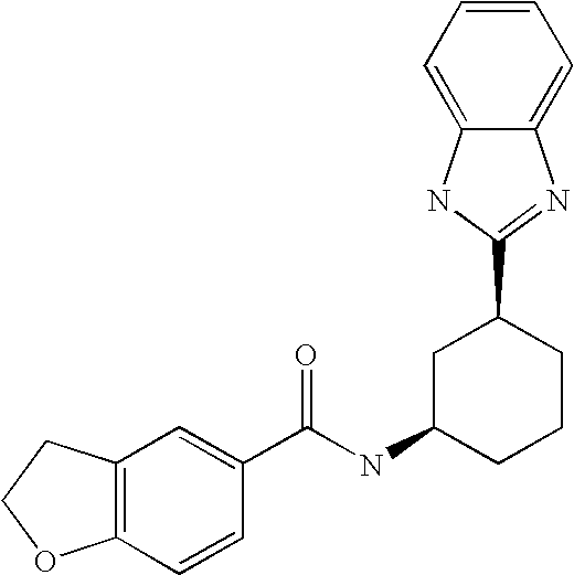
C12=C(C=CC(C(NC3CCCC(C4=NC5=CC=CC=C5N4)C3)=O)=C1)OCC2
